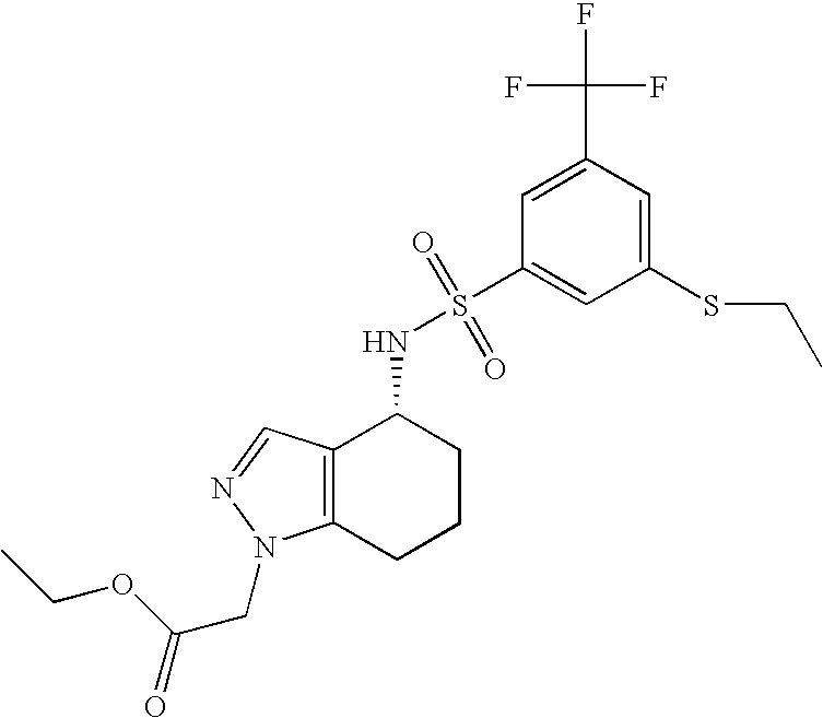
N(C1C2=C(CCC1)N(CC(=O)OCC)N=C2)S(C1=CC(SCC)=CC(C(F)(F)F)=C1)(=O)=O
